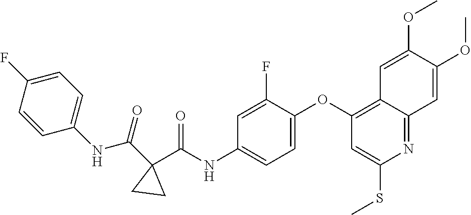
C1=CC(NC(C2(C(NC3=CC=C(OC4=C5C(=NC(SC)=C4)C=C(OC)C(OC)=C5)C(F)=C3)=O)CC2)=O)=CC=C1F
